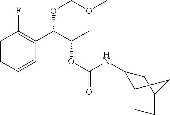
C1=CC=CC(C(C(C)OC(=O)NC2C3CCC(C2)C3)OCOC)=C1F
